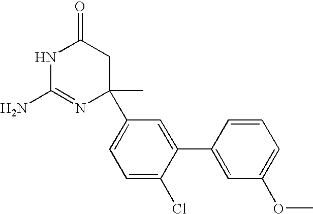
N1C(N)=NC(C)(C2=CC=C(Cl)C(C3=CC(OC)=CC=C3)=C2)CC1=O
